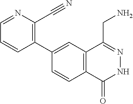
C1(C2=C(C#N)N=CC=C2)=CC2=C(C=C1)C(=O)NN=C2CN
